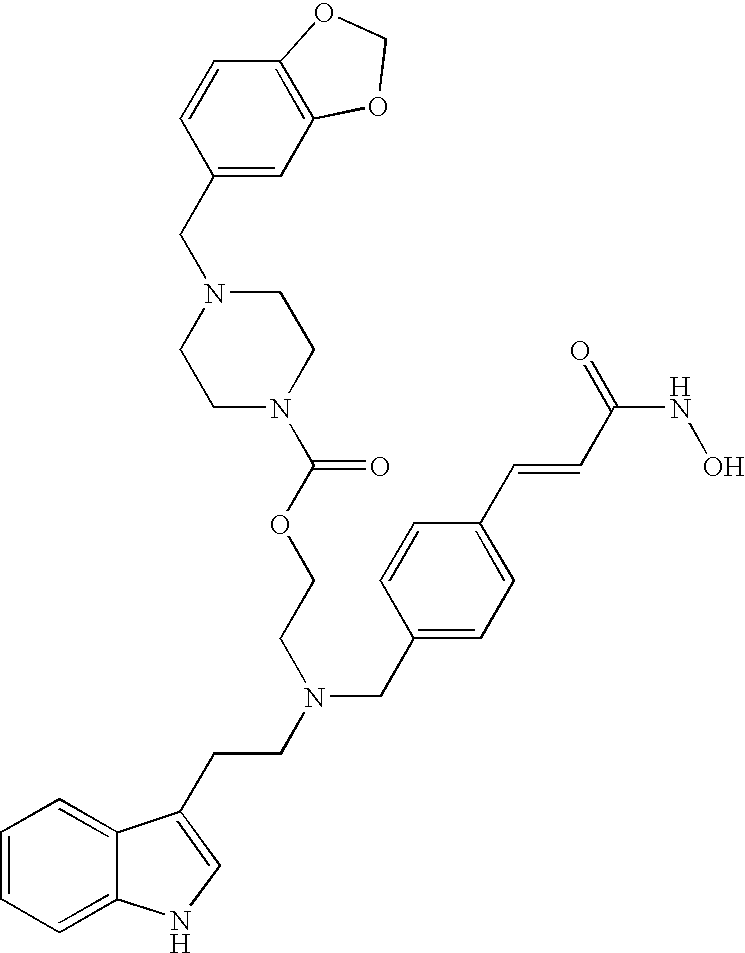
C1=CC=C2C(=C1)C(CCN(CC1=CC=C(C=CC(NO)=O)C=C1)CCOC(=O)N1CCN(CC3=CC4=C(C=C3)OCO4)CC1)=CN2
